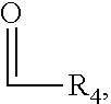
O=C[R4]
